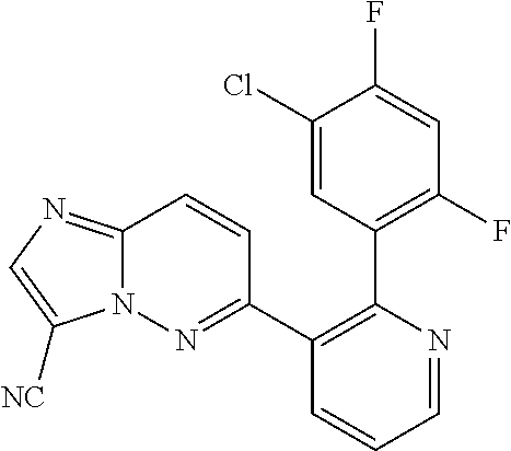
C1(Cl)=CC(C2=C(C3=NN4C(=NC=C4[NC])C=C3)C=CC=N2)=C(F)C=C1F
